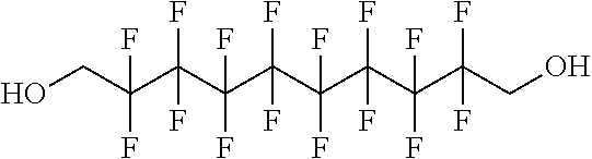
C(C(C(C(F)(F)C(C(C(F)(F)C(C(CO)(F)F)(F)F)(F)F)(F)F)(F)F)(F)F)O
